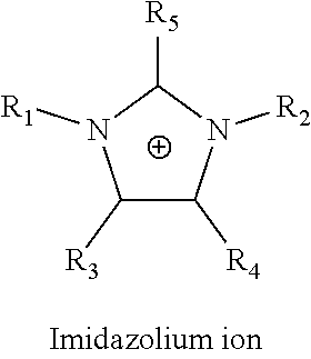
C1([R3])C([R4])N([R2])C([R5])N1[R1]
